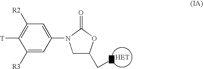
C1C(CN)OC(=O)N1C1=CC([R2])=C([T])C([R3])=C1.[HET]
